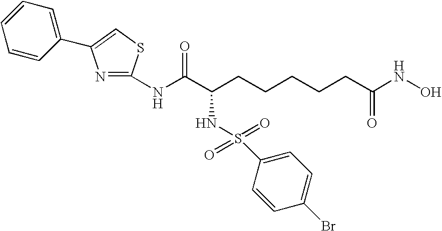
C1(NC(C(CCCCCC(NO)=O)NS(=O)(=O)C2=CC=C(Br)C=C2)=O)=NC(C2=CC=CC=C2)=CS1
